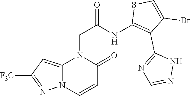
N12C(=CC([F3C])=N1)N(CC(NC1=C(C3=NC=NN3)C(Br)=CS1)=O)C(=O)C=C2
